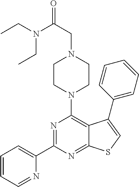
C1=CC=NC(C2=NC(N3CCN(CC(=O)N(CC)CC)CC3)=C3C(=N2)SC=C3C2=CC=CC=C2)=C1
